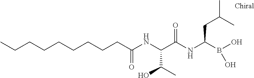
C(C(NC(C(NC(B(O)O)CC(C)C)=O)C(O)C)=O)CCCCCCCC
